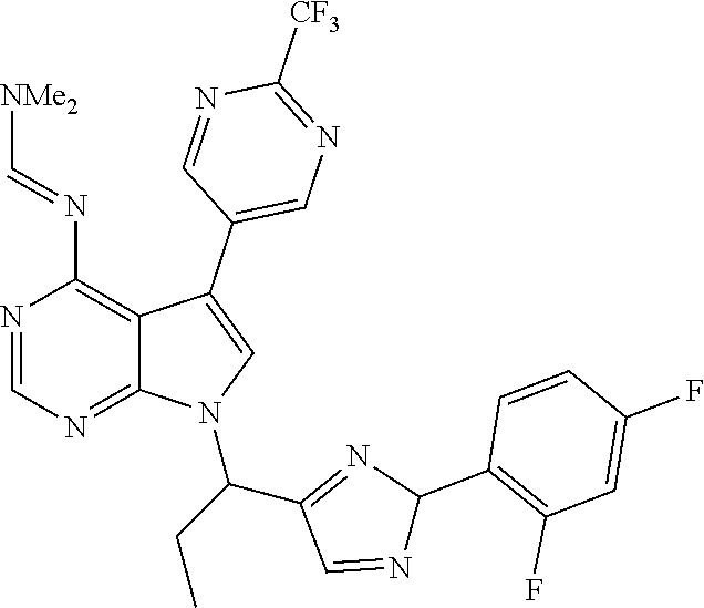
N1=CN=C2C(=C1N=C[NMe2])C(C1=CN=C([CF3])N=C1)=CN2C(C1=NC(C2=C(F)C=C(F)C=C2)N=C1)CC
